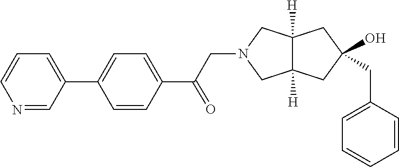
C1=C(CC2(O)CC3([H])C([H])(CN(CC(C4=CC=C(C5=CC=CN=C5)C=C4)=O)C3)C2)C=CC=C1
